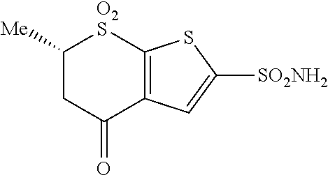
C1([Me])CC(=O)C2=C([SO2]1)SC([SO2NH2])=C2
